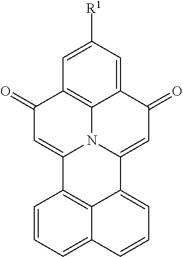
C12=CC([R1])=CC3=C1N1C(=CC3=O)C3=C4C(=CC=CC4=CC=C3)C1=CC2=O
